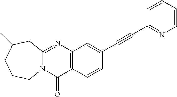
C12=C(C=CC(C#CC3=NC=CC=C3)=C1)C(=O)N1C(=N2)CC(C)CCC1
